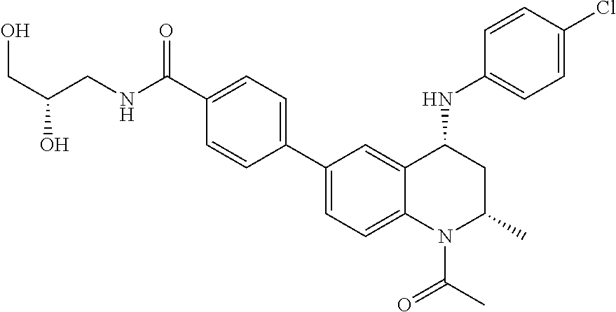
C(NC(C1=CC=C(C2=CC=C3C(=C2)C(NC2=CC=C(Cl)C=C2)CC(C)N3C(C)=O)C=C1)=O)C(O)CO
